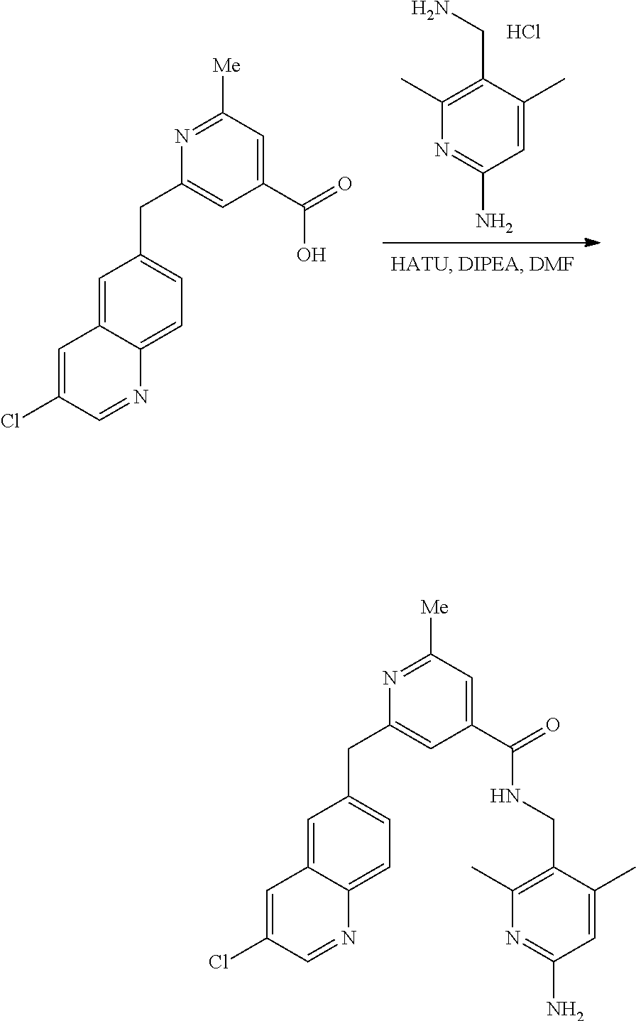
N1=C(N)C=C(C)C(CN)=C1C.Cl.C1(CC2=CC(C(=O)O)=CC([Me])=N2)=CC=C2C(=C1)C=C(Cl)C=N2.C1(CC2=CC(C(=O)NCC3=C(C)N=C(N)C=C3C)=CC([Me])=N2)=CC=C2C(=C1)C=C(Cl)C=N2
